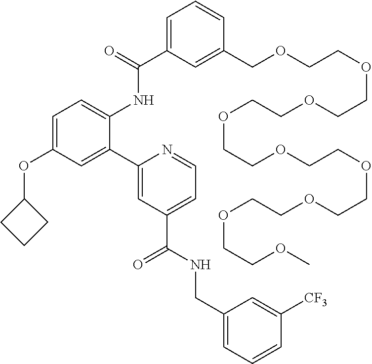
C1=C(C(=O)NC2=CC=C(OC3CCC3)C=C2C2=CC(C(NCC3=CC=CC([CF3])=C3)=O)=CC=N2)C=C(COCCOCCOCCOCCOCCOCCOCCOCCOC)C=C1
